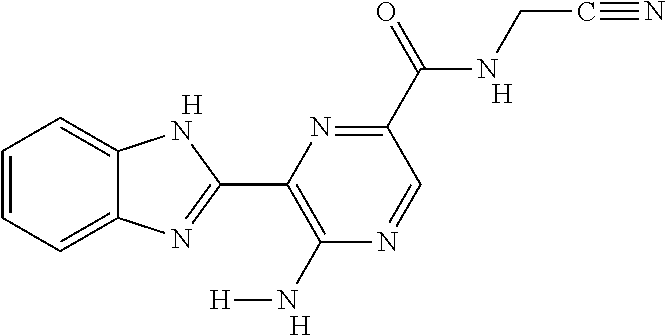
[H].C1=CC=C2C(=C1)NC(C1=C(N[H])N=CC(C(NCC#N)=O)=N1)=N2.[H].[H]
